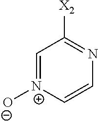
C1=C[N+]([O-])=CC([X2])=N1
